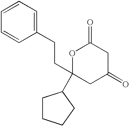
O1C(CCC2=CC=CC=C2)(C2CCCC2)CC(=O)CC1=O
